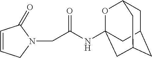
C1=CC(=O)N(CC(NC23OC4CC(CC(C2)C4)C3)=O)C1
